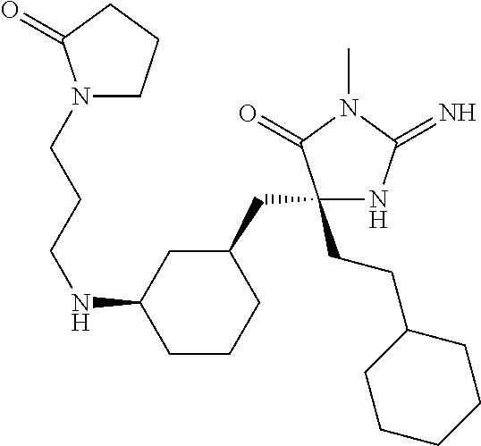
C1(CC2CC(NCCCN3CCCC3=O)CCC2)(CCC2CCCCC2)NC(=N)N(C)C1=O
